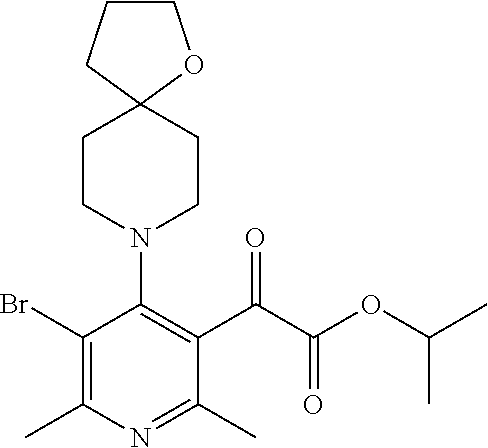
BrC1=C(C)N=C(C)C(C(=O)C(=O)OC(C)C)=C1N1CCC2(CC1)OCCC2
